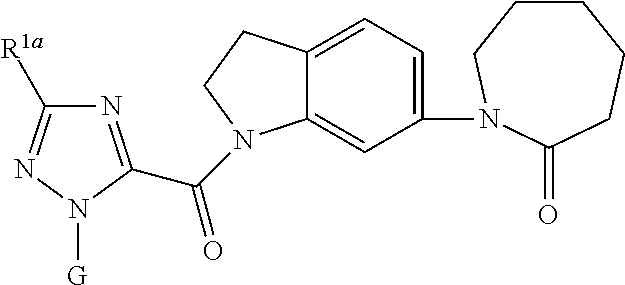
N1=C(C(=O)N2C3=CC(N4CCCCCC4=O)=CC=C3CC2)N([G])N=C1[R1a]
